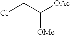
ClCC([OAc])[OMe]
